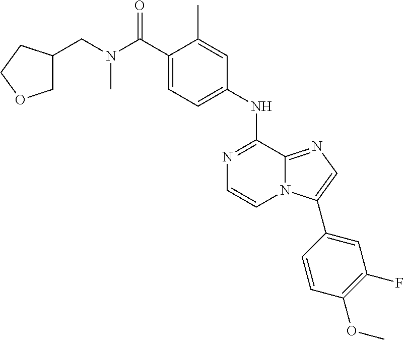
C1(NC2=NC=CN3C2=NC=C3C2=CC(F)=C(OC)C=C2)=CC=C(C(N(CC2COCC2)C)=O)C(C)=C1
